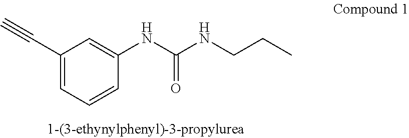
C1(C#C)=CC=CC(NC(NCCC)=O)=C1
